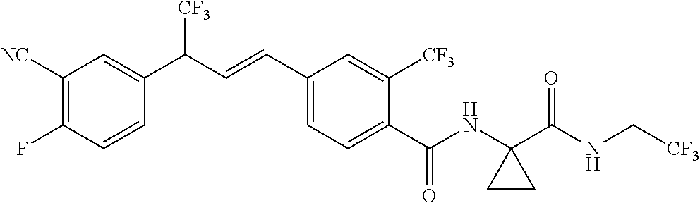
C1([NC])=C(F)C=CC(C(C=CC2=CC=C(C(NC3(C(NC[CF3])=O)CC3)=O)C([CF3])=C2)[CF3])=C1
